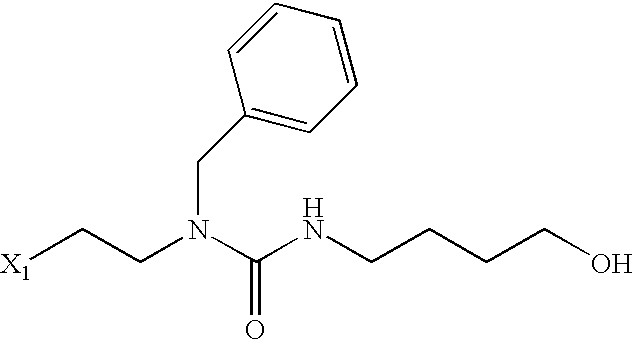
[X1]CCN(C(NCCCCO)=O)CC1=CC=CC=C1
